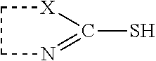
C1CN=C(S)[X]1
